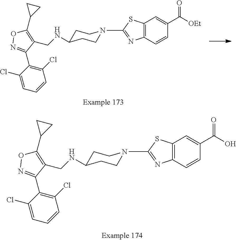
C12=C(C=CC(C(=O)O)=C1)N=C(N1CCC(NCC3=C(C4CC4)ON=C3C3=C(Cl)C=CC=C3Cl)CC1)S2.C12=C(C=CC(C(=O)[OEt])=C1)N=C(N1CCC(NCC3=C(C4CC4)ON=C3C3=C(Cl)C=CC=C3Cl)CC1)S2
